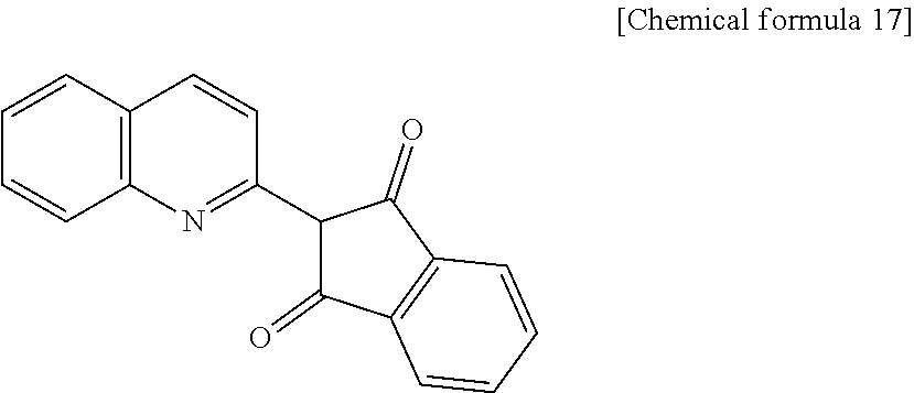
C1=CC=CC2=C1C=CC(C1C(=O)C3=C(C1=O)C=CC=C3)=N2
